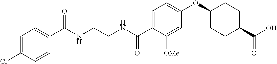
C1(C(NCCNC(C2=CC=C(OC3CCC(C(O)=O)CC3)C=C2[OMe])=O)=O)=CC=C(Cl)C=C1
